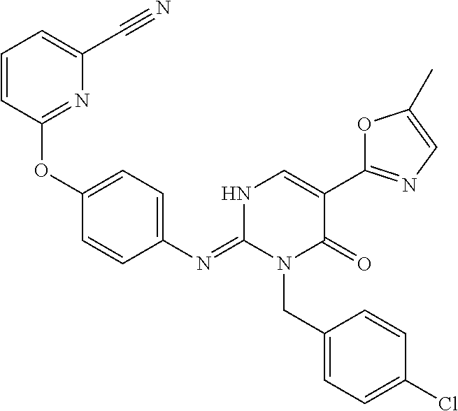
C1(N=C2N(CC3=CC=C(Cl)C=C3)C(=O)C(C3=NC=C(C)O3)=CN2)=CC=C(OC2=NC(C#N)=CC=C2)C=C1
